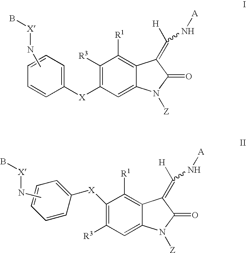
C1=CC([X]C2=C([R3])C([R1])=C3C(=C2)N([Z])C(=O)C3=C([H])N[A])=CC=C1.CN[X]B.[R3]C1=C([X]C2=CC=CC=C2)C([R1])=C2C(=C1)N([Z])C(=O)C2=C([H])N[A].CN[X]B
